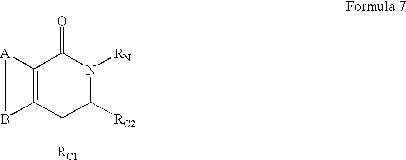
C12=C(C([RC1])C([RC2])N([RN])C1=O)B[A]2
